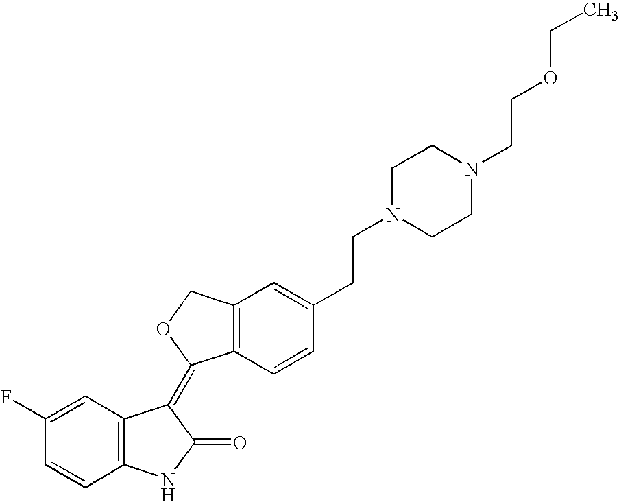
C12=C(C=CC(CCN3CCN(CCOCC)CC3)=C1)C(=C1C3=C(NC1=O)C=CC(F)=C3)OC2
